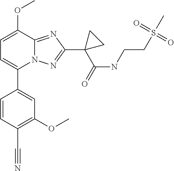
C1=C(OC)C2=NC(C3(C(=O)NCCS(C)(=O)=O)CC3)=NN2C(C2=CC(OC)=C(C#N)C=C2)=C1
